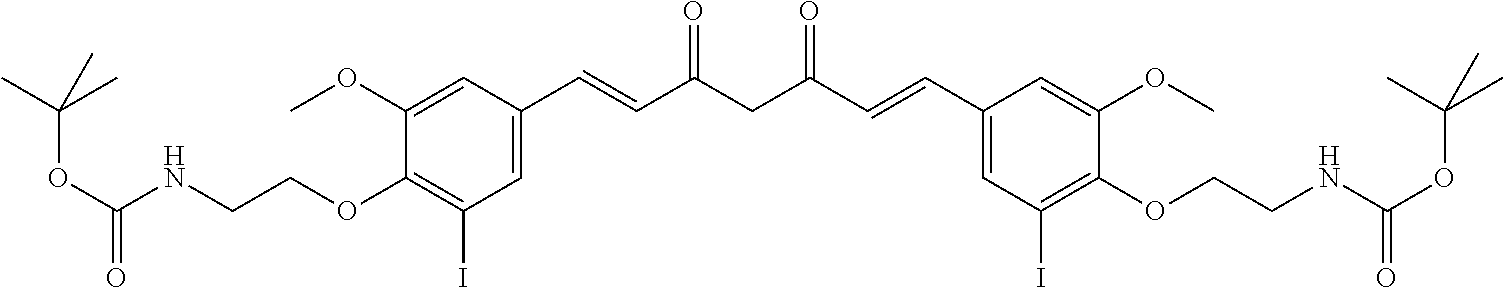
C1(OCCNC(OC(C)(C)C)=O)=C(I)C=C(C=CC(CC(=O)C=CC2=CC(I)=C(OCCNC(=O)OC(C)(C)C)C(OC)=C2)=O)C=C1OC
